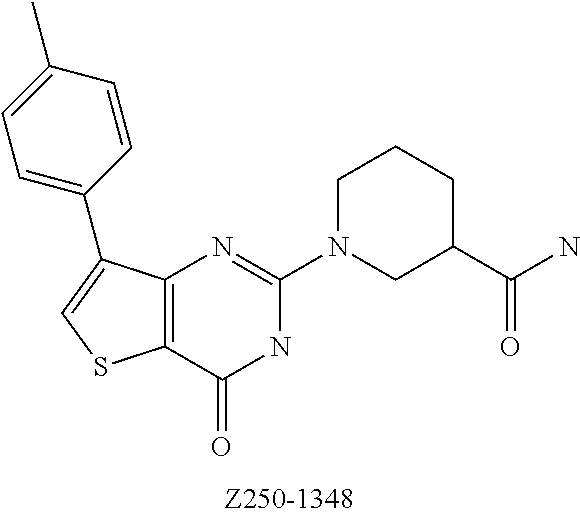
C12=C(C(=O)NC(N3CC(C(N)=O)CCC3)=N1)SC=C2C1=CC=C(C)C=C1
